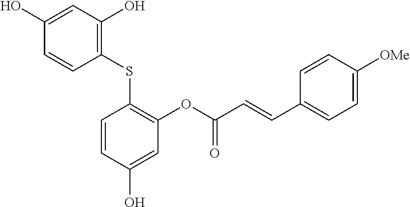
C1=CC(O)=CC(OC(=O)C=CC2=CC=C([OMe])C=C2)=C1SC1=C(O)C=C(O)C=C1
